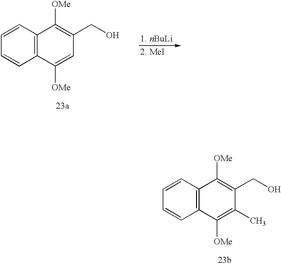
C1=CC=CC2=C1C([OMe])=C(CO)C(C)=C2[OMe].C1=CC=CC2=C1C([OMe])=C(CO)C=C2[OMe]
